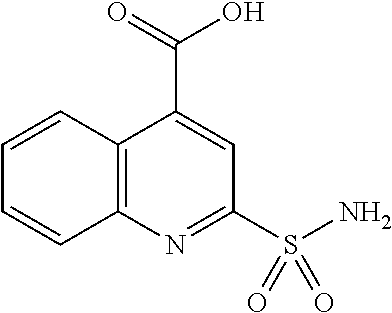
C12=C(N=C(S(N)(=O)=O)C=C1C(=O)O)C=CC=C2
